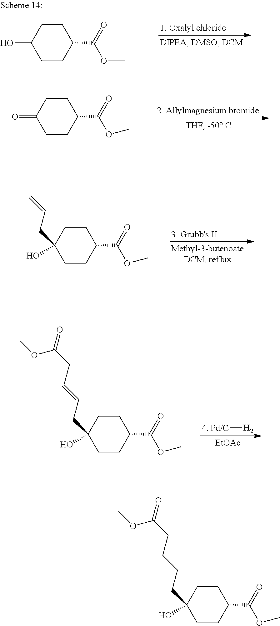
C1CC(C(=O)OC)CCC1=O.C1CC(C(=O)OC)CCC1(O)CC=C.[Pd/C][H2].C1CC(C(=O)OC)CCC1(O)CC=CCC(=O)OC.[EtOAc].C1CC(C(=O)OC)CCC1O.C1CC(C(=O)OC)CCC1(O)CCCCC(=O)OC
